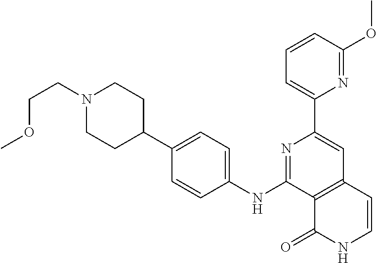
C12=C(C=CNC1=O)C=C(C1=CC=CC(OC)=N1)N=C2NC1=CC=C(C2CCN(CCOC)CC2)C=C1
